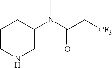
C1CNCC(N(C(C[CF3])=O)C)C1
